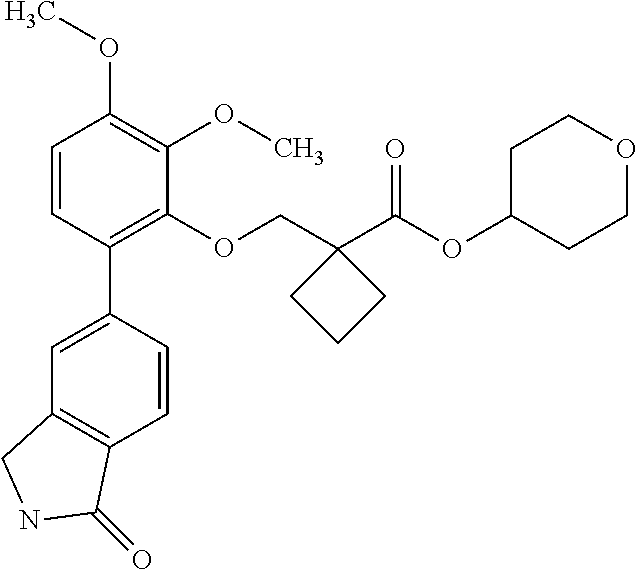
C1=CC(C2=CC3=C(C=C2)C(=O)NC3)=C(OCC2(C(OC3CCOCC3)=O)CCC2)C(OC)=C1OC
